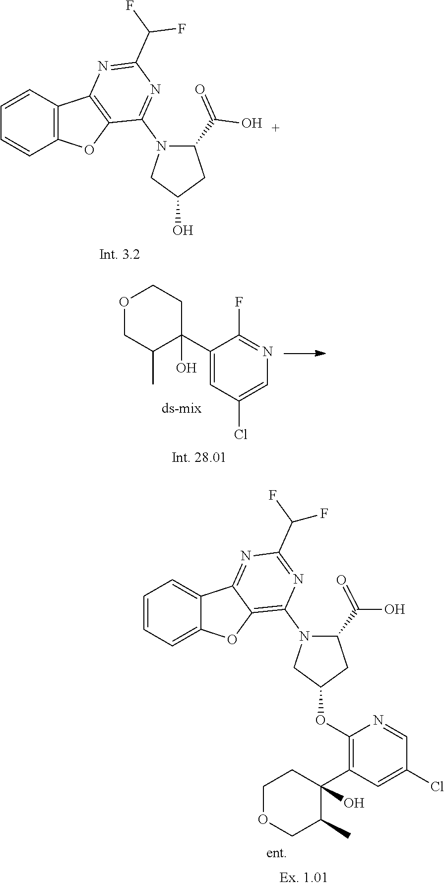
C1=CC2=C(C=C1)OC1=C2N=C(C(F)F)N=C1N1CC(O)CC1C(=O)O.O1CC(C)C(C2=CC(Cl)=CN=C2F)(O)CC1.C1OCC(C)C(C2=C(OC3CC(C(O)=O)N(C4=C5C(=NC(C(F)F)=N4)C4=CC=CC=C4O5)C3)N=CC(Cl)=C2)(O)C1
